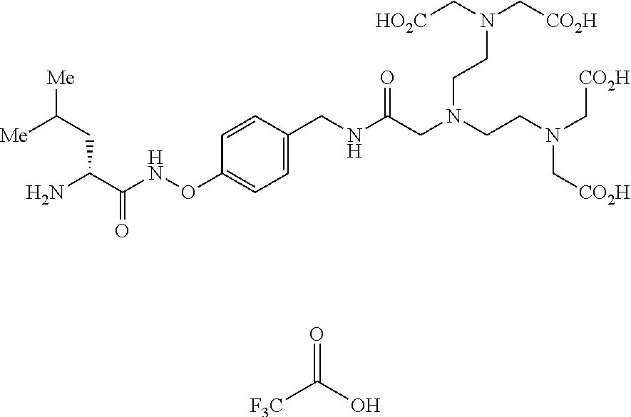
C(CC(C(NOC1=CC=C(CNC(CN(CCN(C[CO2H])C[CO2H])CCN(C[CO2H])C[HO2C])=O)C=C1)=O)N)([Me])[Me].[F3C]C(O)=O
